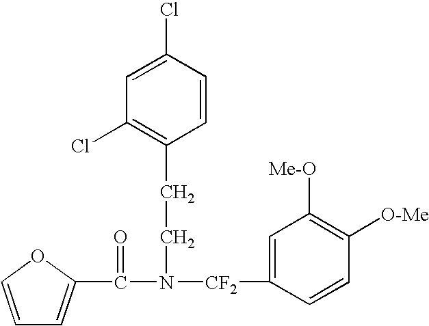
C1=C(Cl)C=CC(CCN([CF2]C2=CC([Me-O])=C([O-Me])C=C2)C(=O)C2=CC=CO2)=C1Cl
